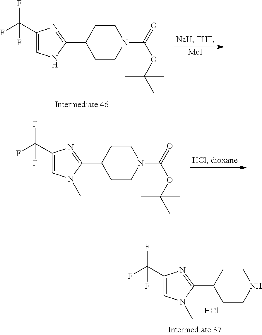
C1CN(C(=O)OC(C)(C)C)CCC1C1=NC(C(F)(F)F)=CN1.[MeI].C1CN(C(=O)OC(C)(C)C)CCC1C1=NC(C(F)(F)F)=CN1C.C1CNCCC1C1=NC(C(F)(F)F)=CN1C.Cl
